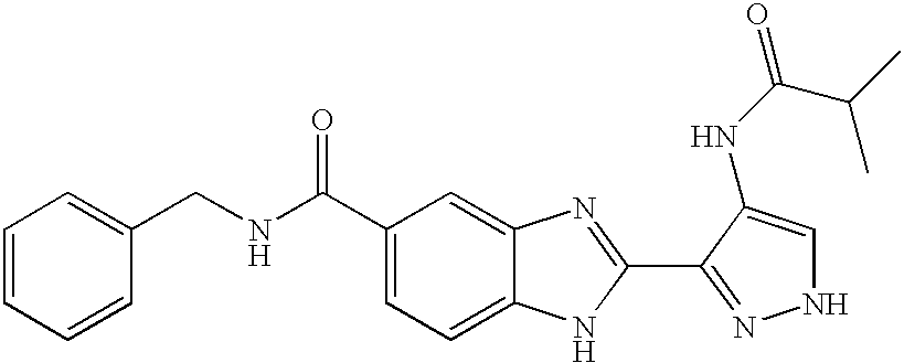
C1(C(NCC2=CC=CC=C2)=O)=CC=C2C(=C1)N=C(C1=NNC=C1NC(=O)C(C)C)N2
